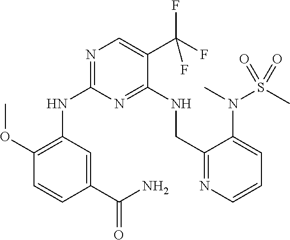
C1(OC)=C(NC2=NC=C(C(F)(F)F)C(NCC3=NC=CC=C3N(C)S(C)(=O)=O)=N2)C=C(C(=O)N)C=C1
